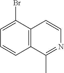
C12=C(C(Br)=CC=C1)C=CN=C2C
